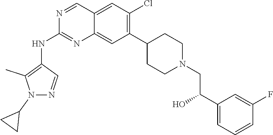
C12=CC(Cl)=C(C3CCN(CC(C4=CC=CC(F)=C4)O)CC3)C=C1N=C(NC1=C(C)N(C3CC3)N=C1)N=C2
